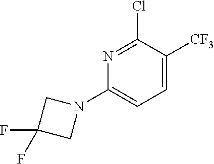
C1=C([CF3])C(Cl)=NC(N2CC(F)(F)C2)=C1
